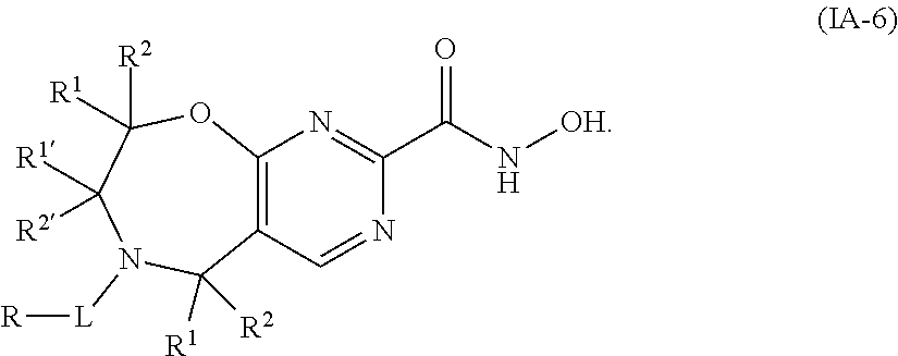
C12=C(C=NC(C(=O)N[OH])=N1)C([R1])([R2])N([L][R])C([R1])([R2])C([R2])([R1])O2
